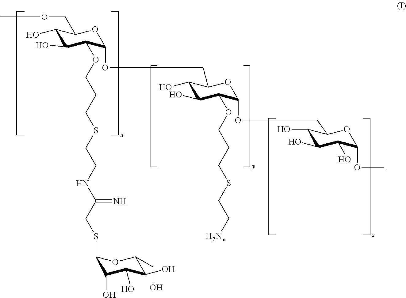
C1(O)C(O)C(O)C(OC)OC1COC1C(OCCCSCCN)C(O)C(O)C(COC2C(OCCCSCCNC(=N)CSC3C(O)C(O)C(O)C(CO)O3)C(O)C(O)C(COC)O2)O1
